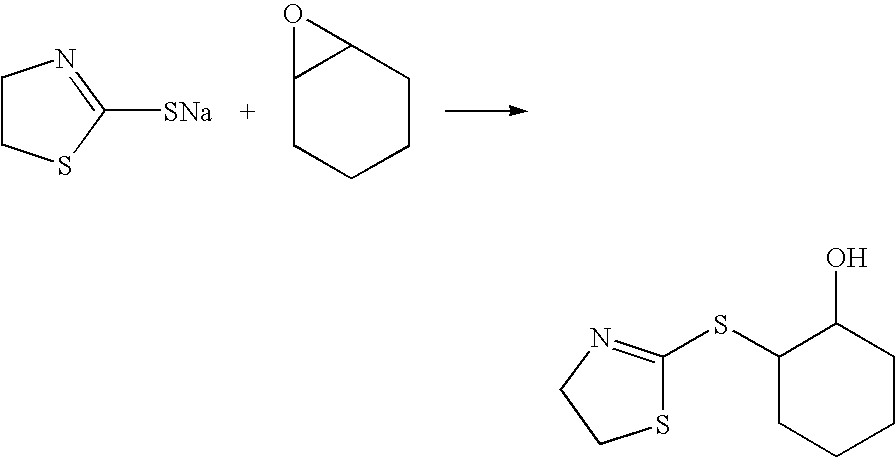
C1CSC([SNa])=N1.C12CCCCC1O2.S1C(SC2CCCCC2O)=NCC1
